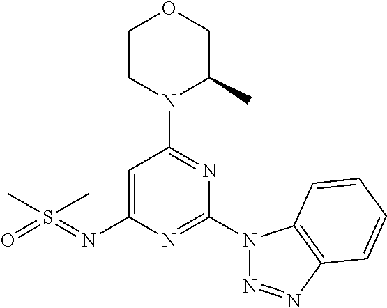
O1CCN(C2=NC(N3N=NC4=C3C=CC=C4)=NC(N=S(=O)(C)C)=C2)C(C)C1
